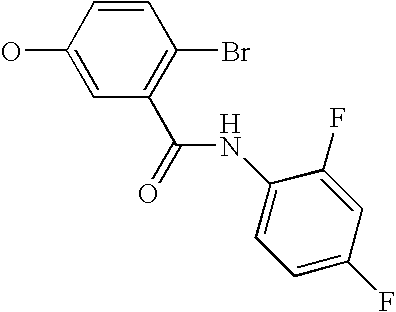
OC1=CC(C(=O)NC2=CC=C(F)C=C2F)=C(Br)C=C1
